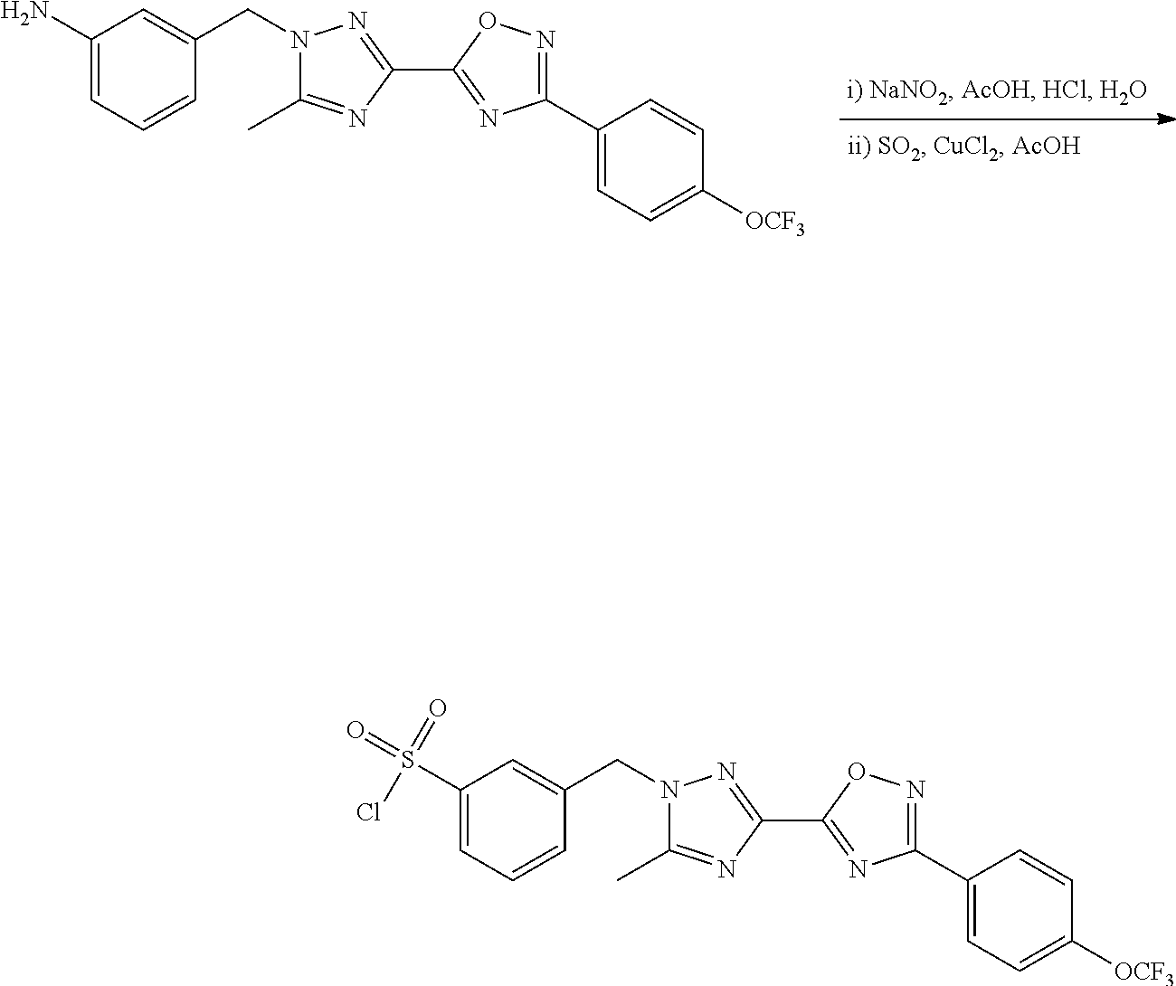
NC1=CC=CC(CN2C(C)=NC(C3=NC(C4=CC=C([OCF3])C=C4)=NO3)=N2)=C1.S(=O)(Cl)(=O)C1=CC=CC(CN2C(C)=NC(C3=NC(C4=CC=C([OCF3])C=C4)=NO3)=N2)=C1
